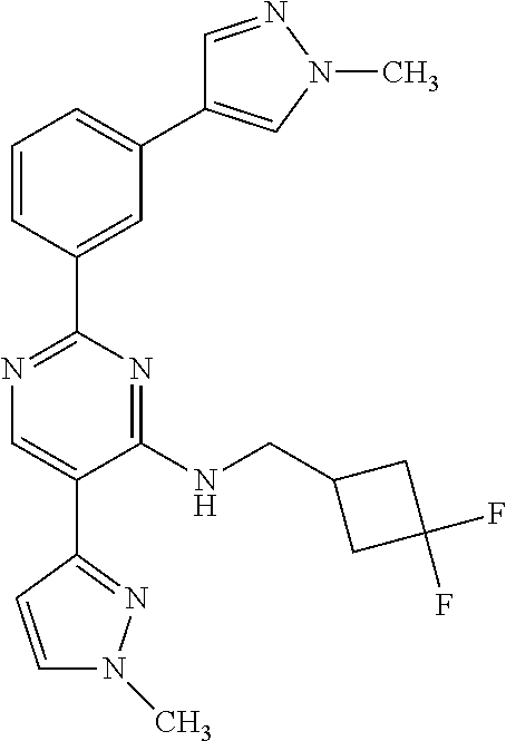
C1=CC(C2=NC=C(C3=NN(C)C=C3)C(NCC3CC(F)(F)C3)=N2)=CC(C2=CN(C)N=C2)=C1
